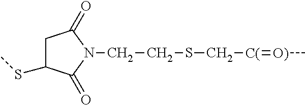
C1C(SC)C(=O)N(CCSC[C(]=[O)]C)C1=O
